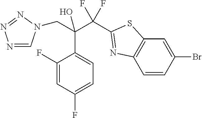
N1=CN(CC(C2=CC=C(F)C=C2F)(C(F)(F)C2=NC3=C(C=C(Br)C=C3)S2)O)N=N1
